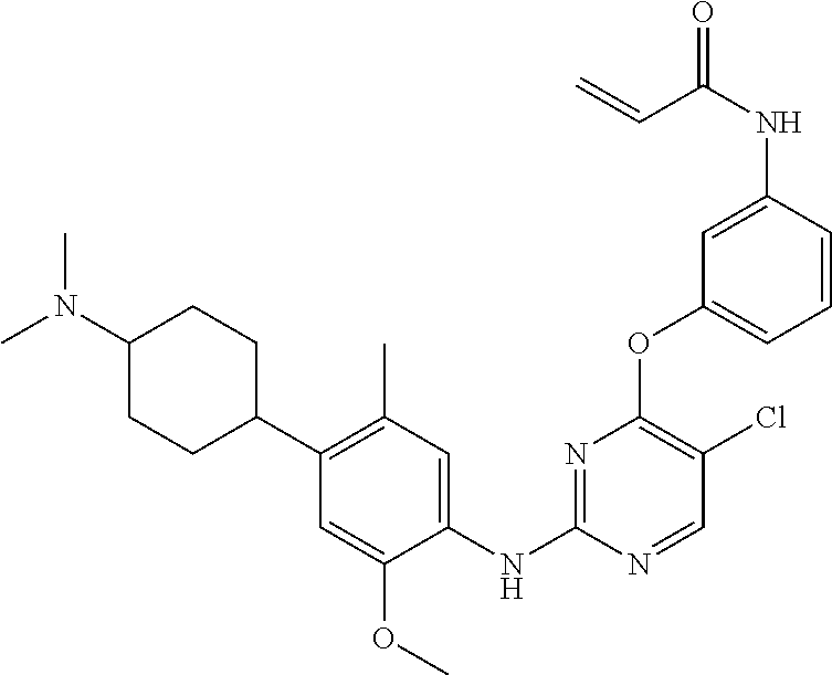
C1(OC2=C(Cl)C=NC(NC3=CC(C)=C(C4CCC(N(C)C)CC4)C=C3OC)=N2)=CC=CC(NC(=O)C=C)=C1
